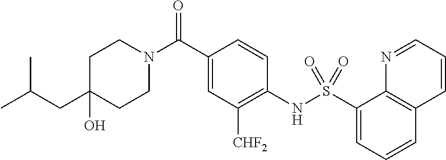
C1(CC(C)C)(O)CCN(C(C2=CC([CHF2])=C(NS(C3=CC=CC4=C3N=CC=C4)(=O)=O)C=C2)=O)CC1
